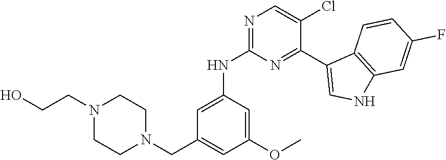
N1=C(NC2=CC(CN3CCN(CCO)CC3)=CC(OC)=C2)N=C(C2=CNC3=C2C=CC(F)=C3)C(Cl)=C1
